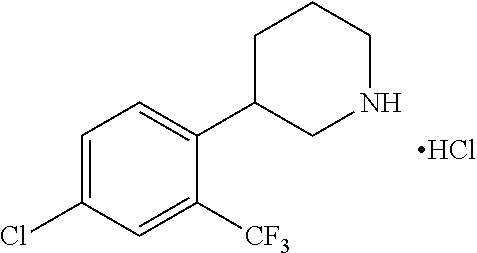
C1=C(Cl)C=C([CF3])C(C2CNCCC2)=C1.Cl
